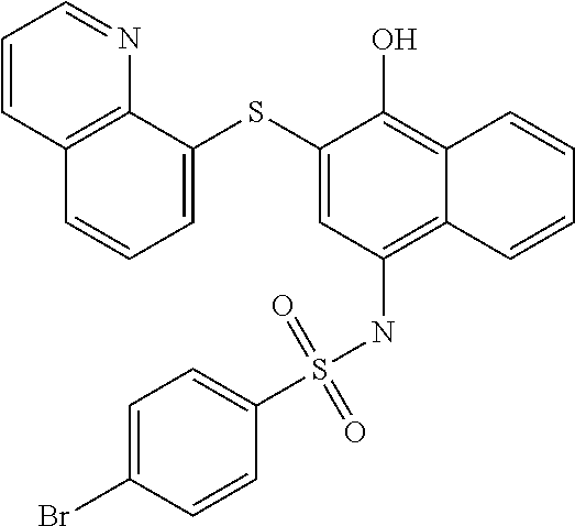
C1=C(SC2=CC=CC3=C2N=CC=C3)C(O)=C2C(=C1NS(C1=CC=C(Br)C=C1)(=O)=O)C=CC=C2
